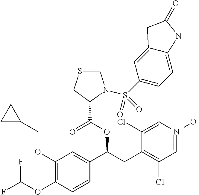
C1(OCC2CC2)=C(OC(F)F)C=CC(C(CC2=C(Cl)C=[N+]([O-])C=C2Cl)OC(=O)C2N(S(=O)(=O)C3=CC=C4C(=C3)CC(=O)N4C)CSC2)=C1
